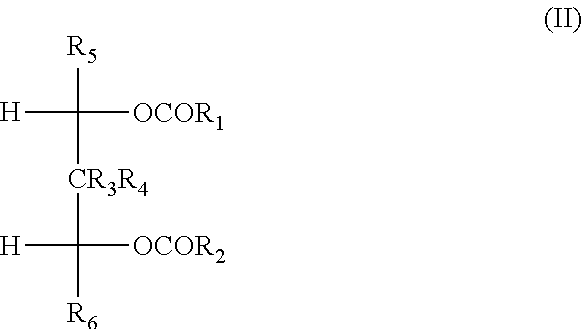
[R5]C([OCOR1])([H])[CR3R4]C([OCOR2])([H])[R6]
